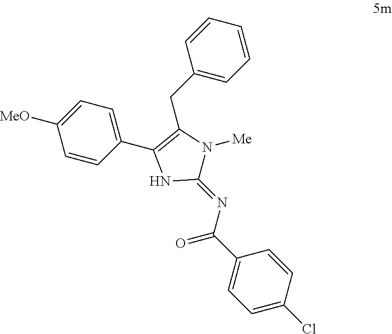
C1=C(Cl)C=CC(C(N=C2N([Me])C(CC3=CC=CC=C3)=C(C3=CC=C([MeO])C=C3)N2)=O)=C1
